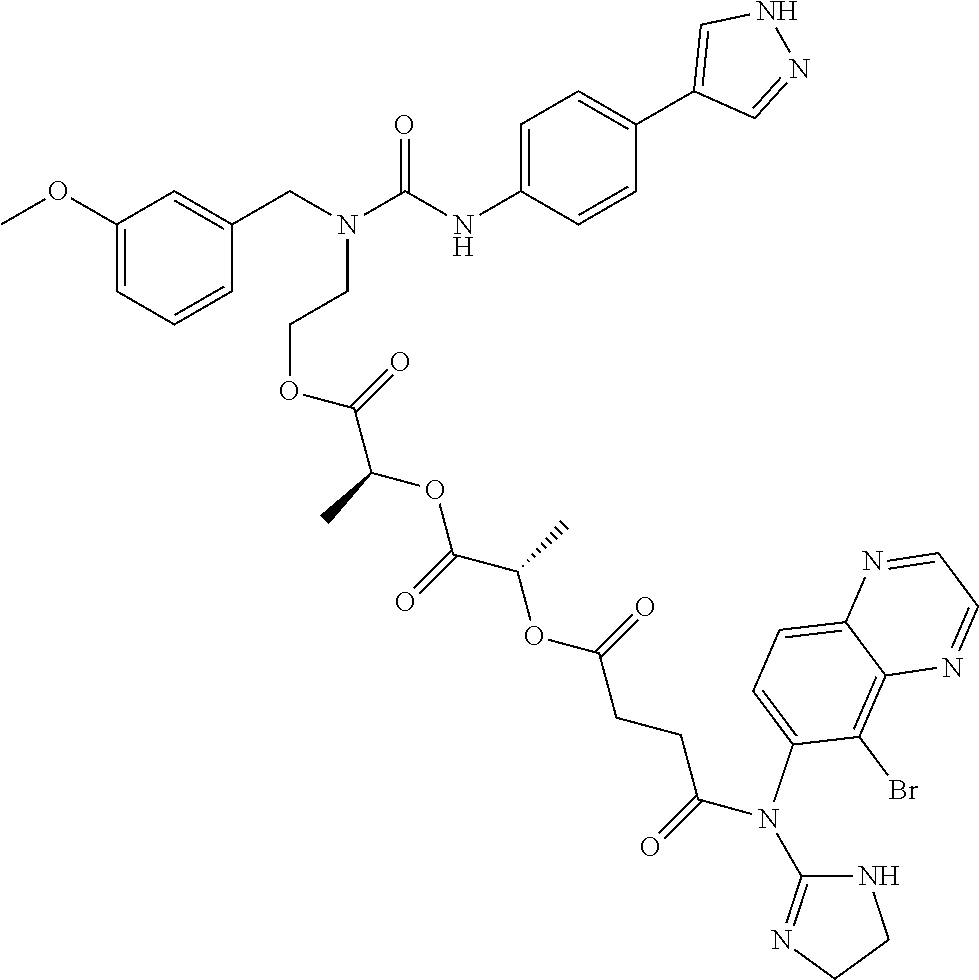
C1(OC)=CC=CC(CN(C(NC2=CC=C(C3=CNN=C3)C=C2)=O)CCOC(C(C)OC(C(C)OC(CCC(N(C2=NCCN2)C2=CC=C3C(=C2Br)N=CC=N3)=O)=O)=O)=O)=C1
